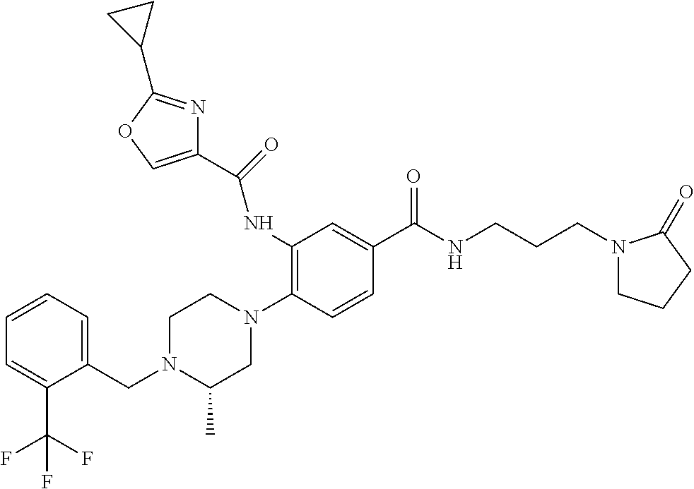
N1(CC2=CC=CC=C2C(F)(F)F)C(C)CN(C2=C(NC(=O)C3=COC(C4CC4)=N3)C=C(C(NCCCN3CCCC3=O)=O)C=C2)CC1
